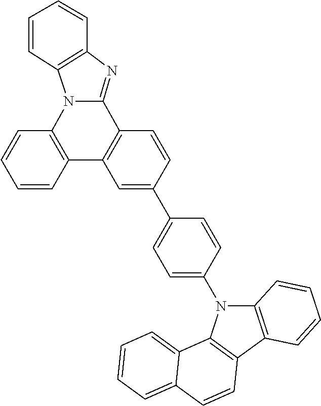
C1=CC2=C(C=C1)N1C(=NC3=C1C=CC=C3)C1=C2C=C(C2=CC=C(N3C4=C(C5=C3C3=CC=CC=C3C=C5)C=CC=C4)C=C2)C=C1
